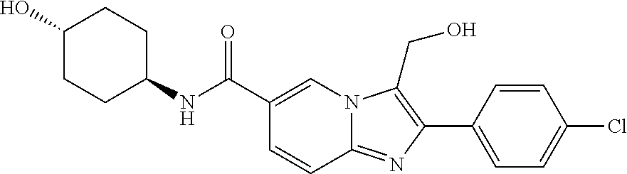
C1(C2=C(CO)N3C(=N2)C=CC(C(NC2CCC(O)CC2)=O)=C3)=CC=C(Cl)C=C1
